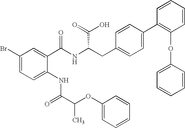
C1(Br)=CC=C(NC(C(OC2=CC=CC=C2)C)=O)C(C(NC(CC2=CC=C(C3=C(OC4=CC=CC=C4)C=CC=C3)C=C2)C(=O)O)=O)=C1
